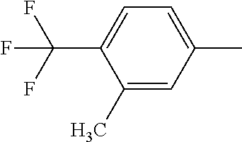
C1=C(C)C(C(F)(F)F)=CC=C1C
